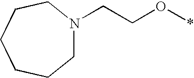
C1N(CCO*)CCCCC1
